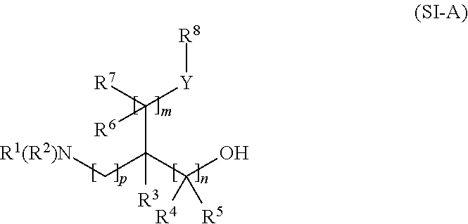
[R1(R2)N]CC(C(O)([R4])[R5])(C([R7])([Y][R8])[R6])[R3]
